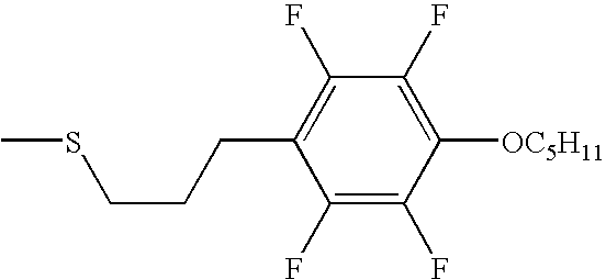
C1(F)=C(F)C([OC5H11])=C(F)C(F)=C1CCCSC
